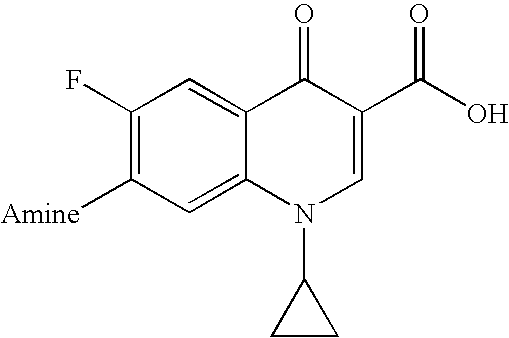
C1(F)=C([Amine])C=C2C(=C1)C(=O)C(C(=O)O)=CN2C1CC1
